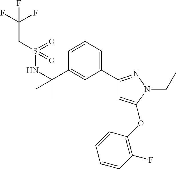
C1(C2=NN(CC)C(OC3=C(F)C=CC=C3)=C2)=CC=CC(C(NS(CC(F)(F)F)(=O)=O)(C)C)=C1
